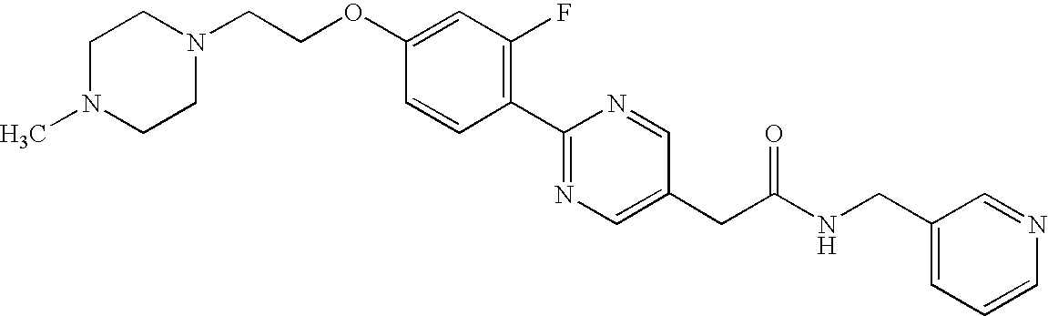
C1=CC(C2=NC=C(CC(NCC3=CC=CN=C3)=O)C=N2)=C(F)C=C1OCCN1CCN(C)CC1
